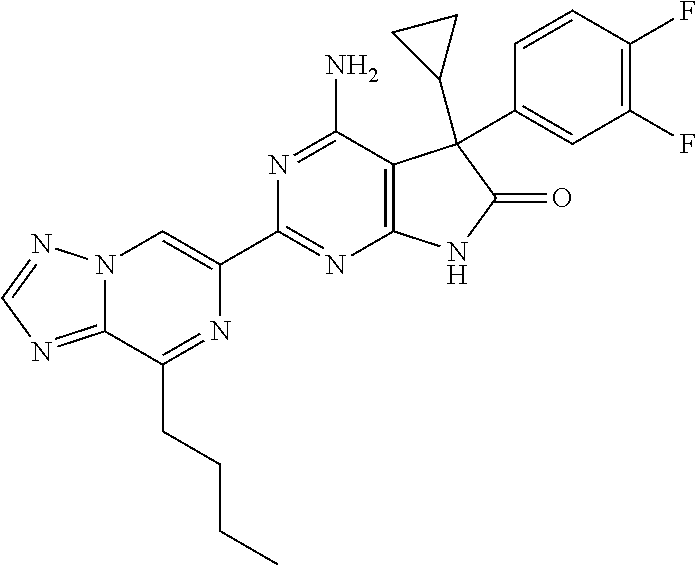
C12=NC=NN1C=C(C1=NC3=C(C(N)=N1)C(C1CC1)(C1=CC(F)=C(F)C=C1)C(=O)N3)N=C2CCCC
